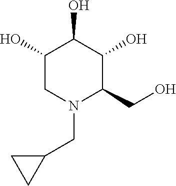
C1(O)CN(CC2CC2)C(CO)C(O)C1O
